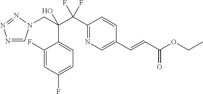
N1=CN(CC(C(C2=NC=C(C=CC(OCC)=O)C=C2)(F)F)(O)C2=CC=C(F)C=C2F)N=N1
